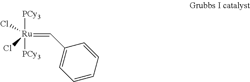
[Ru](=CC1=CC=CC=C1)([PCy3])([PCy3])(Cl)Cl
